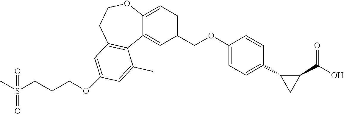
CS(CCCOC1=CC2=C(C3=CC(COC4=CC=C(C5CC5C(=O)O)C=C4)=CC=C3OCC2)C(C)=C1)(=O)=O
